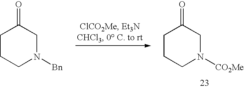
C1CCN([CO2Me])CC1=O.C1CCN([Bn])CC1=O
